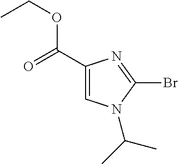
C1(C(=O)OCC)=CN(C(C)C)C(Br)=N1
